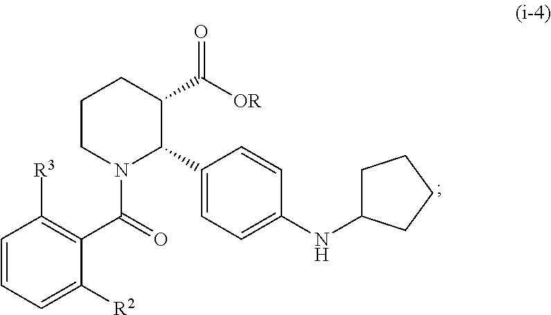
C1=CC=C([R2])C(C(N2CCCC(C([OR])=O)C2C2=CC=C(NC3CCCC3)C=C2)=O)=C1[R3]
